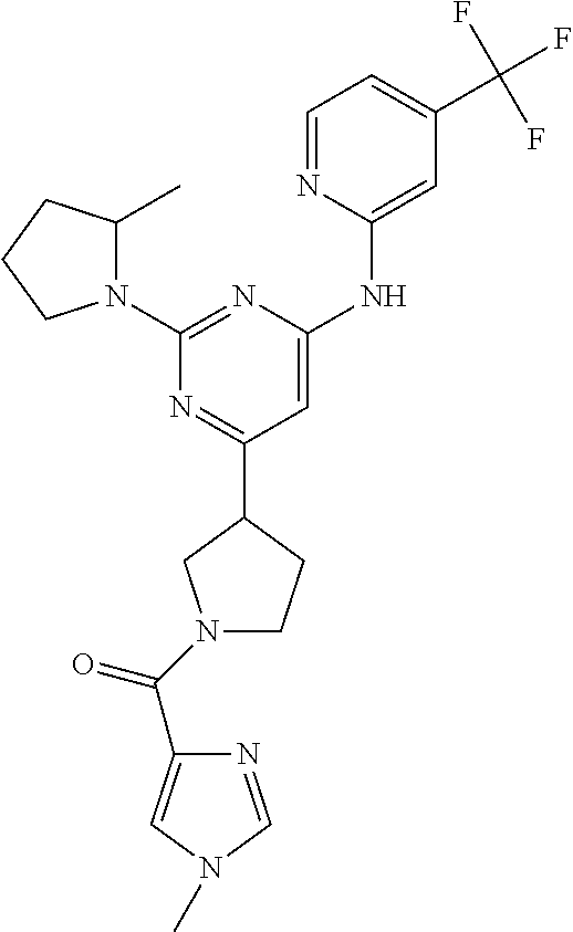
C1=NC(NC2=CC(C3CCN(C(C4=CN(C)C=N4)=O)C3)=NC(N3C(C)CCC3)=N2)=CC(C(F)(F)F)=C1
